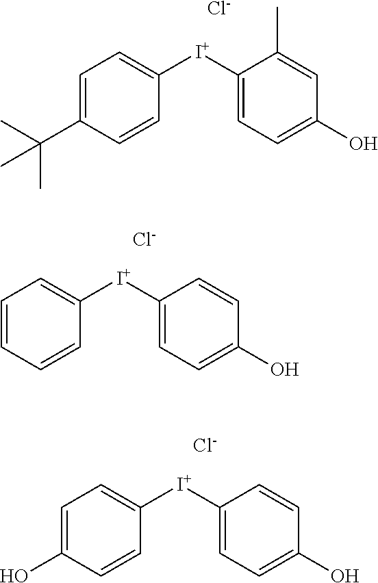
C1=C(C(C)(C)C)C=CC([I+]C2=CC=C(O)C=C2C)=C1.[Cl-].C1=CC=CC([I+]C2=CC=C(O)C=C2)=C1.[Cl-].C1=C(O)C=CC([I+]C2=CC=C(O)C=C2)=C1.[Cl-]
